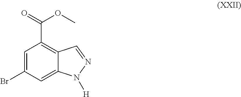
C1=C(Br)C=C2C(=C1C(=O)OC)C=NN2[H]
